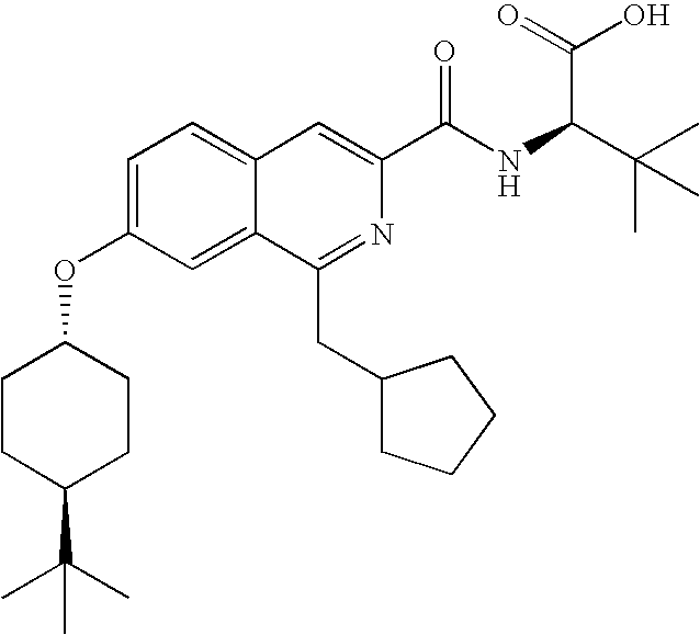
C1=C(OC2CCC(C(C)(C)C)CC2)C=C2C(=C1)C=C(C(NC(C(C)(C)C)C(=O)O)=O)N=C2CC1CCCC1
